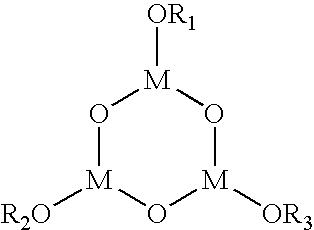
O1[M]([R2O])O[M]([OR3])O[M]1[OR1]
